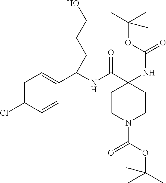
C1=C(Cl)C=CC(C(NC(=O)C2(NC(OC(C)(C)C)=O)CCN(C(=O)OC(C)(C)C)CC2)CCCO)=C1
